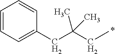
C1=CC=C(CC(CC)(C)C)C=C1
